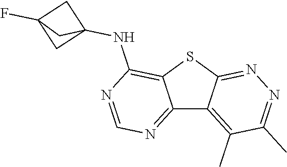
C12=NC=NC(NC34CC(F)(C3)C4)=C1SC1=NN=C(C)C(C)=C21
